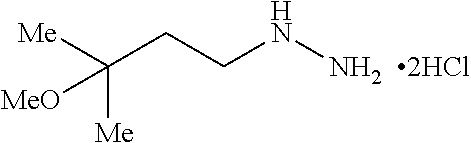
[Me]C(CCNN)([Me])[MeO]
